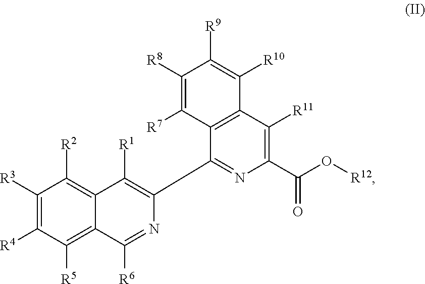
C1([R8])=C([R7])C2=C(C([R10])=C1[R9])C([R11])=C(C(O[R12])=O)N=C2C1=C([R1])C2=C([R2])C([R3])=C([R4])C([R5])=C2C([R6])=N1
